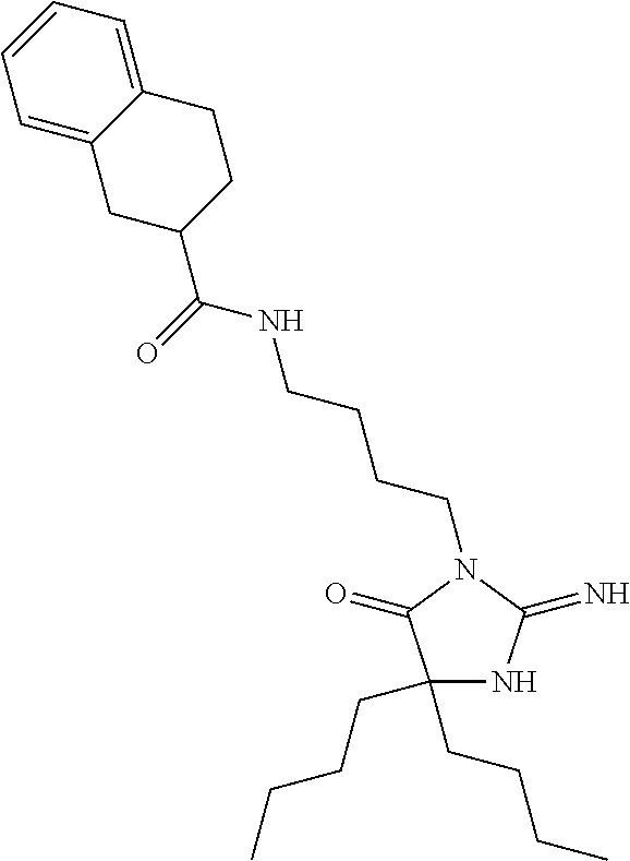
C1(CCCC)(CCCC)NC(=N)N(CCCCNC(C2CCC3=CC=CC=C3C2)=O)C1=O
